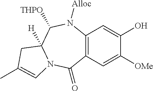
C12=C(C=C([OMe])C(O)=C1)C(=O)N1C([H])(C([THPO])N2[Alloc])CC(C)=C1
